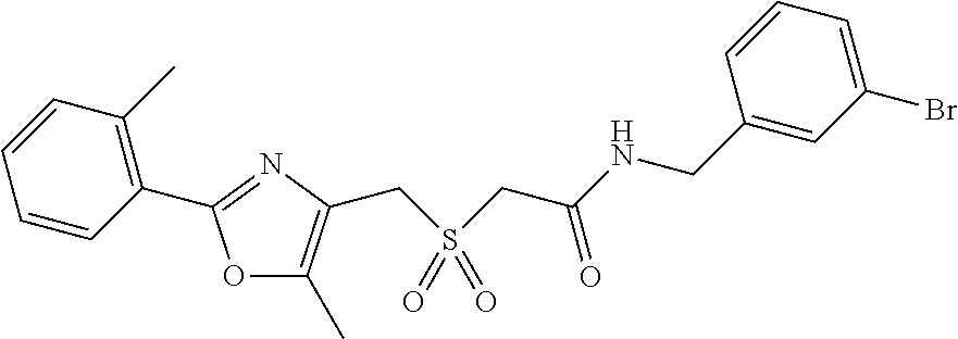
C1=CC(C)=C(C2=NC(CS(CC(=O)NCC3=CC(Br)=CC=C3)(=O)=O)=C(C)O2)C=C1
